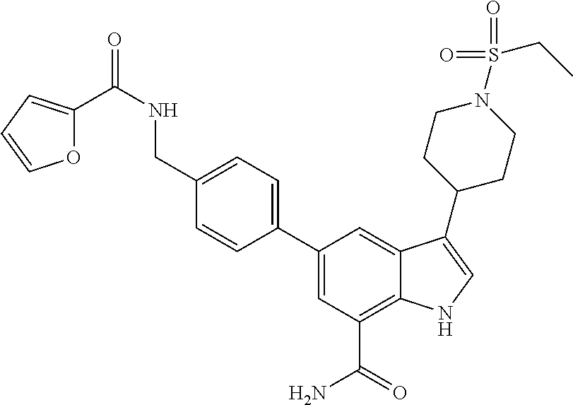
C1=C(C2=CC=C(CNC(=O)C3=CC=CO3)C=C2)C=C2C(=C1C(=O)N)NC=C2C1CCN(S(CC)(=O)=O)CC1
